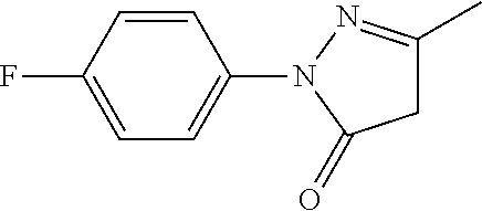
C1=C(F)C=CC(N2N=C(C)CC2=O)=C1
